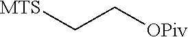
[MTS]CC[OPiv]
